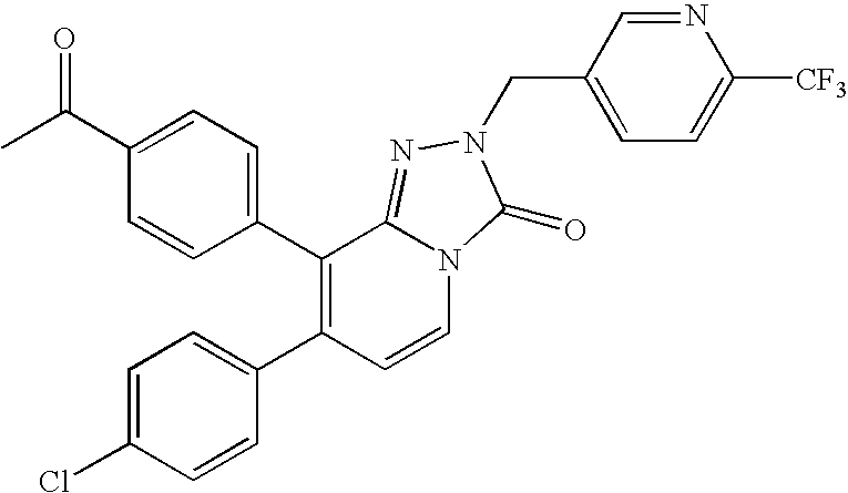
CC(C1=CC=C(C2=C(C3=CC=C(Cl)C=C3)C=CN3C2=NN(CC2=CC=C([CF3])N=C2)C3=O)C=C1)=O
